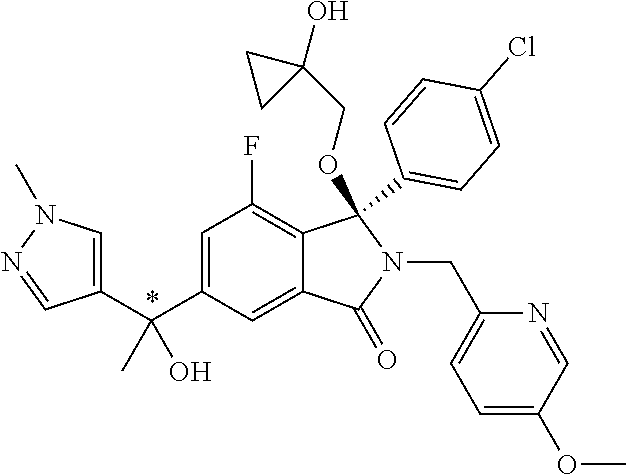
C1=C(C(C2=CN(C)N=C2)(C)O)C=C2C(=C1F)C(C1=CC=C(Cl)C=C1)(OCC1(O)CC1)N(CC1=CC=C(OC)C=N1)C2=O
